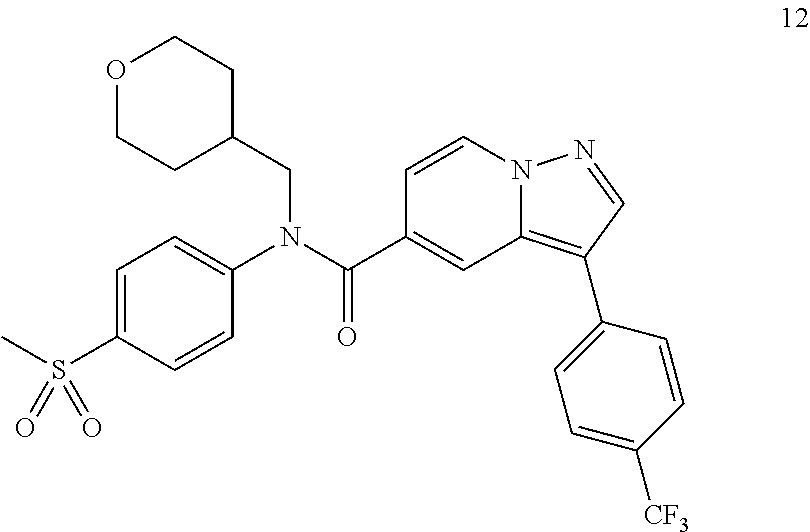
C1=CN2C(=C(C3=CC=C([CF3])C=C3)C=N2)C=C1C(N(C1=CC=C(S(C)(=O)=O)C=C1)CC1CCOCC1)=O
